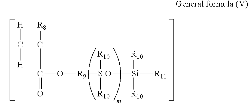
CC(C(C)([R8])C(O[R9][SiO]([Si]([R11])([R10])[R10])([R10])[R10])=O)([H])[H]
